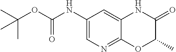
C1(NC(OC(C)(C)C)=O)=CN=C2C(=C1)NC(=O)C(C)O2
